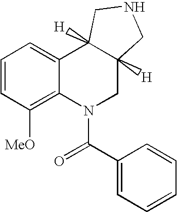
C1=CC([MeO])=C2C(=C1)C1([H])C([H])(CN2C(C2=CC=CC=C2)=O)CNC1
